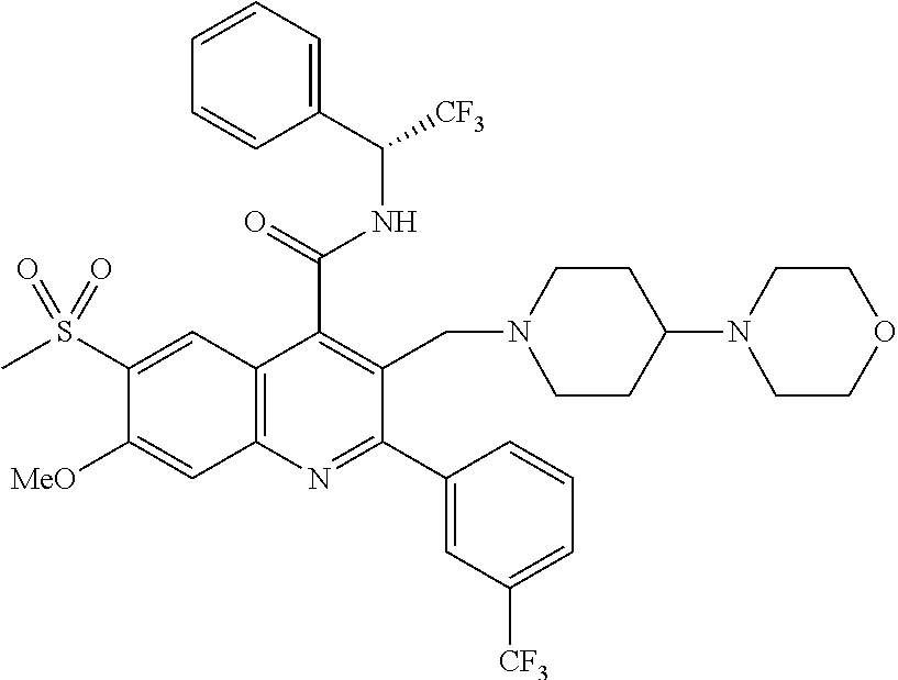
C1=CC=C(C([CF3])NC(C2=C(CN3CCC(N4CCOCC4)CC3)C(C3=CC([CF3])=CC=C3)=NC3=C2C=C(S(C)(=O)=O)C([OMe])=C3)=O)C=C1
